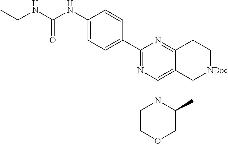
C1(NC(NCC)=O)=CC=C(C2=NC(N3CCOCC3C)=C3C(=N2)CC[NBoc]C3)C=C1
